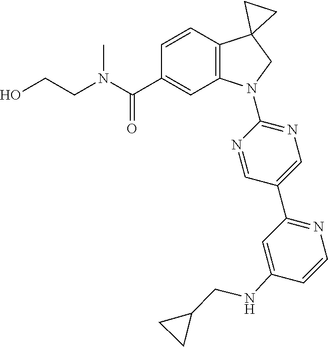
C(CN(C)C(C1=CC2=C(C=C1)C1(CN2C2=NC=C(C3=NC=CC(NCC4CC4)=C3)C=N2)CC1)=O)O
